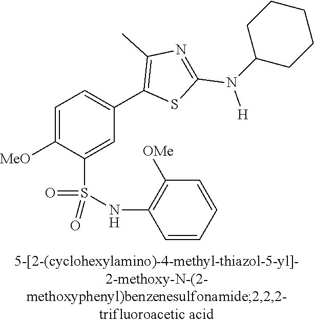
C1=C([MeO])C(S(NC2=C([OMe])C=CC=C2)(=O)=O)=CC(C2=C(C)N=C(N([H])C3CCCCC3)S2)=C1
